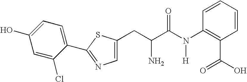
C1=C(Cl)C(C2=NC=C(CC(C(N(C3=C(C(=O)O)C=CC=C3)[H])=O)N)S2)=CC=C1O
